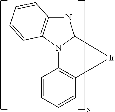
C1=CC=CC2=C1N1C(NC3=C1C=CC=C3)[Ir]2
